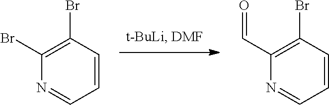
N1=CC=CC(Br)=C1Br.N1=CC=CC(Br)=C1C=O
